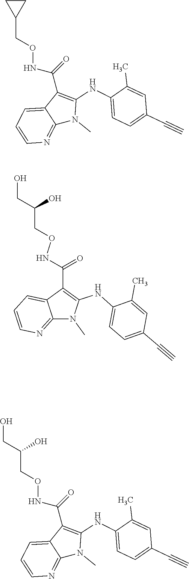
O(NC(=O)C1=C(NC2=CC=C(C#C)C=C2C)N(C)C2=NC=CC=C12)CC1CC1.O(NC(=O)C1=C(NC2=CC=C(C#C)C=C2C)N(C)C2=NC=CC=C12)CC(O)CO.O(CC(O)CO)NC(=O)C1=C(NC2=CC=C(C#C)C=C2C)N(C)C2=NC=CC=C12
